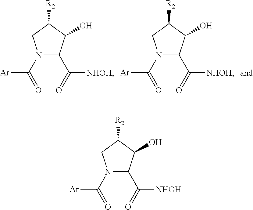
N1(C(=O)[Ar])C(C(=O)[NHOH])C(O)C([R2])C1.N1(C(=O)[Ar])C(C(=O)[NHOH])C(O)C([R2])C1.N1(C(=O)[Ar])C(C(=O)[NHOH])C(O)C([R2])C1
